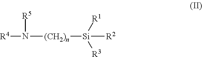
N([(CH2)n][Si]([R2])([R1])[R3])([R4])[R5]
